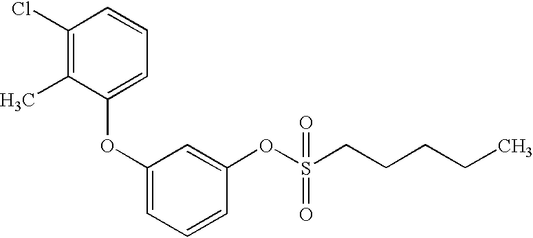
C1(Cl)=C(C)C(OC2=CC=CC(OS(=O)(=O)CCCCC)=C2)=CC=C1
